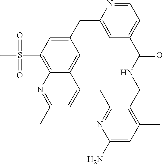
C1=C(CC2=CC(C(NCC3=C(C)C=C(N)N=C3C)=O)=CC=N2)C=C2C(=C1S(C)(=O)=O)N=C(C)C=C2
